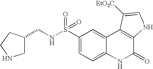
N(S(C1=CC=C2C(=C1)C1=C(C(=O)N2)NC=C1[EtO2C])(=O)=O)CC1CNCC1
